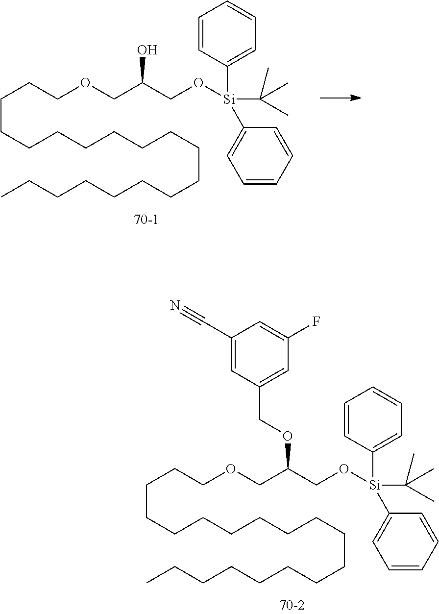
C(CCCCCCCCCCCCCC)CCCCOCC(CO[Si](C1=CC=CC=C1)(C1=CC=CC=C1)C(C)(C)C)OCC1=CC(F)=CC(C#N)=C1.C(CCCCCCCCCCCCCC)CCCCOCC(CO[Si](C1=CC=CC=C1)(C1=CC=CC=C1)C(C)(C)C)O
